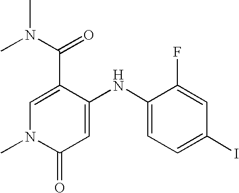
C1=C(C(=O)N(C)C)C(NC2=CC=C(I)C=C2F)=CC(=O)N1C
